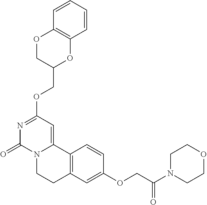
N1=C(OCC2OC3=C(OC2)C=CC=C3)C=C2N(C1=O)CCC1=C2C=CC(OCC(=O)N2CCOCC2)=C1
